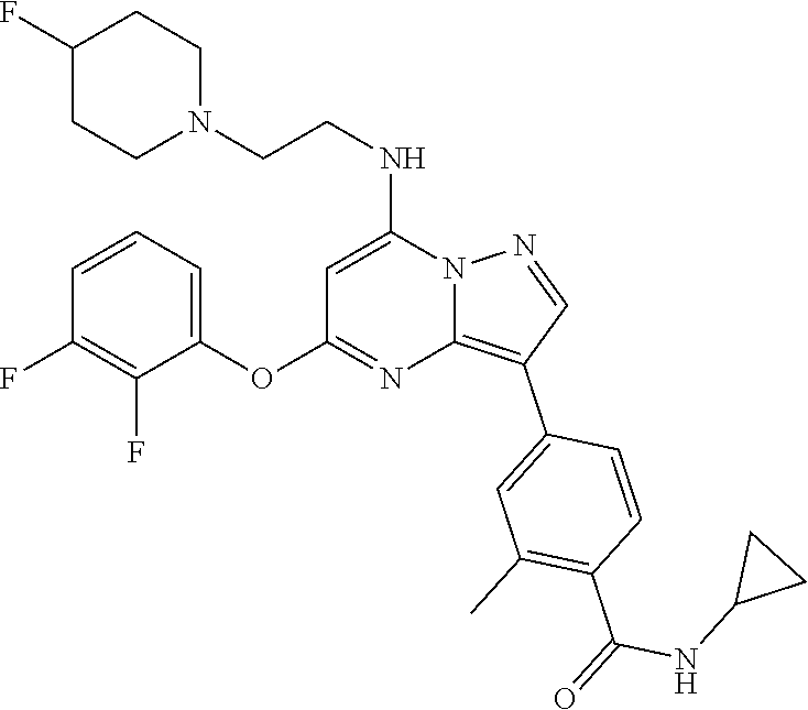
C1=CC(F)=C(F)C(OC2=NC3=C(C4=CC(C)=C(C(=O)NC5CC5)C=C4)C=NN3C(NCCN3CCC(F)CC3)=C2)=C1
